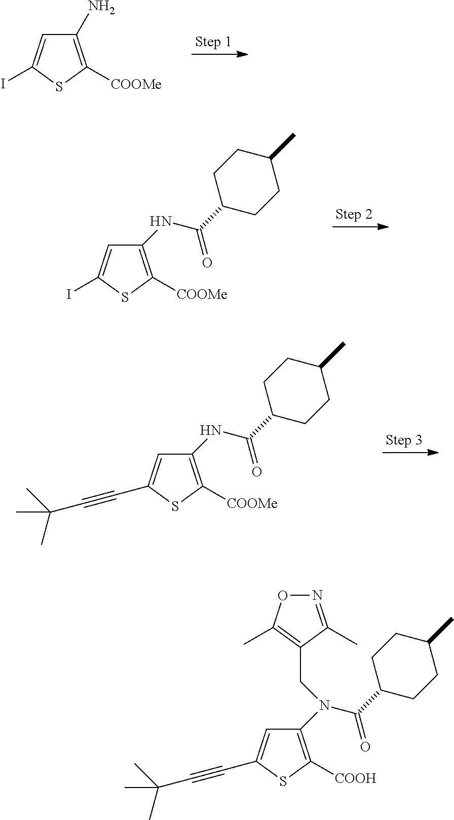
C1(N)=C([COOMe])SC(I)=C1.C1(NC(C2CCC(C)CC2)=O)=C([COOMe])SC(I)=C1.C1(NC(C2CCC(C)CC2)=O)=C([COOMe])SC(C#CC(C)(C)C)=C1.C1(N(C(C2CCC(C)CC2)=O)CC2=C(C)ON=C2C)=C([COOH])SC(C#CC(C)(C)C)=C1
